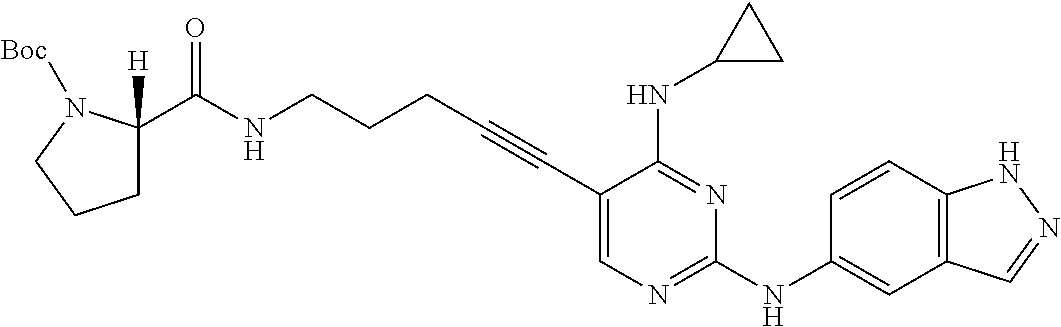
C1(C#CCCCNC(=O)C2([H])CCCN2[Boc])=CN=C(NC2=CC3=C(C=C2)NN=C3)N=C1NC1CC1
